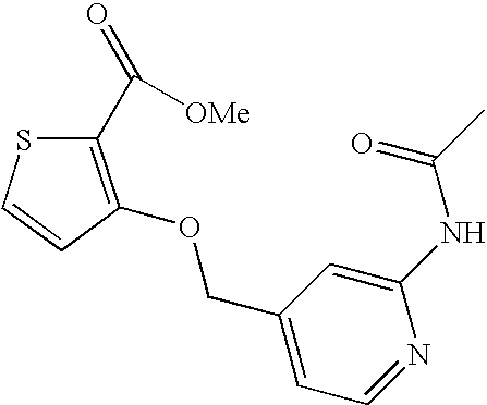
C1=C(NC(C)=O)N=CC=C1COC1=C(C([OMe])=O)SC=C1
